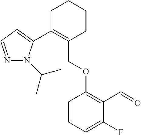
C1C(C2=CC=NN2C(C)C)=C(COC2=C(C=O)C(F)=CC=C2)CCC1
